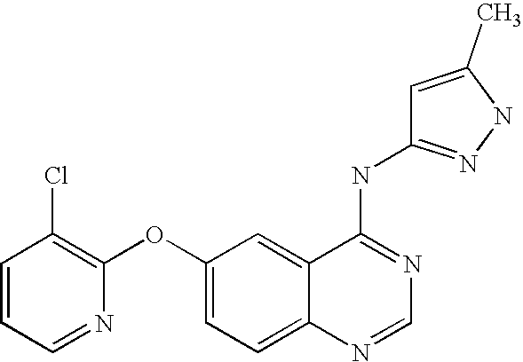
C1(OC2=CC=C3C(=C2)C(NC2=NNC(C)=C2)=NC=N3)=C(Cl)C=CC=N1
